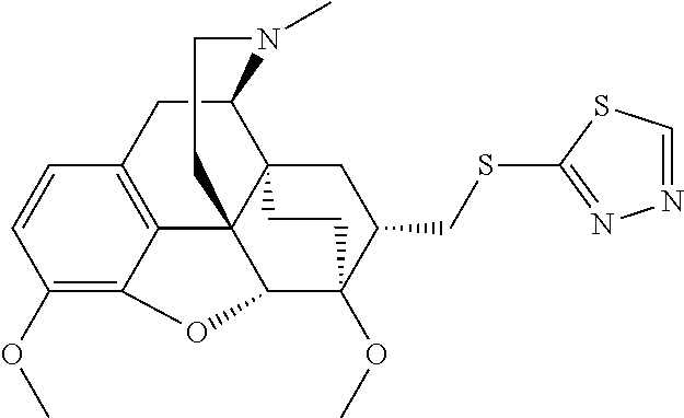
C1(OC)=C2C3=C(C=C1)CC1C45C3(C(C(OC)(C(CSC3=NN=CS3)C4)CC5)O2)CCN1C
